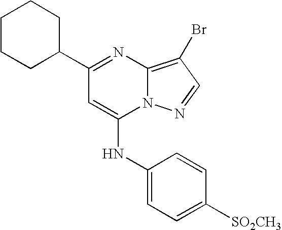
C1(C2=NC3=C(Br)C=NN3C(NC3=CC=C([SO2CH3])C=C3)=C2)CCCCC1
